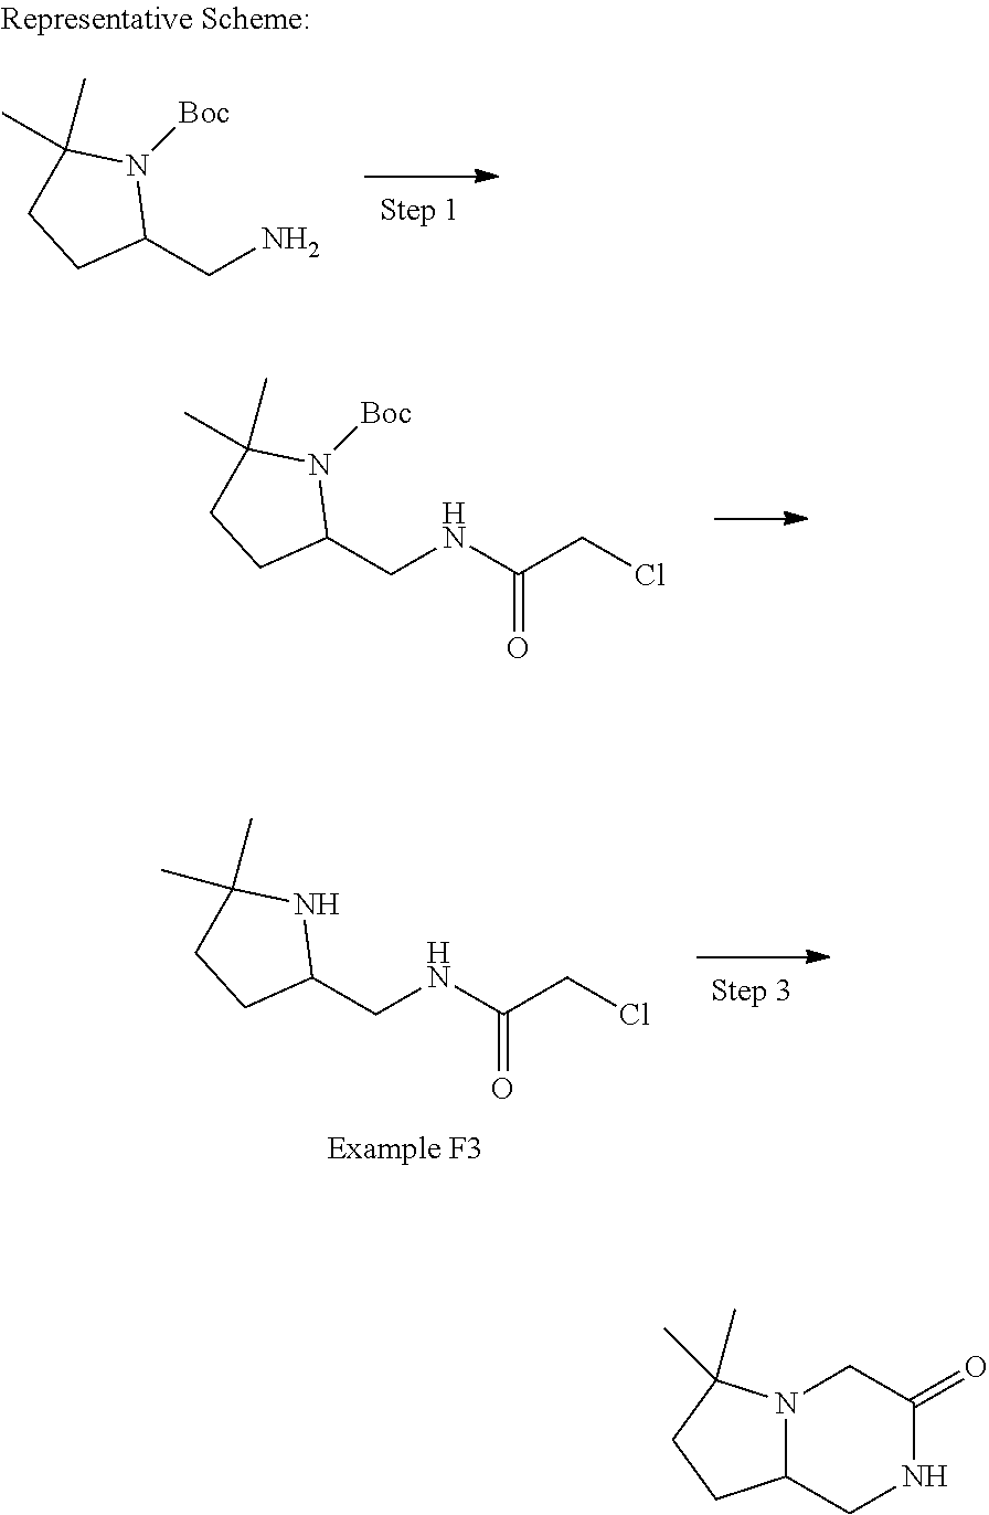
C1(CN)N([Boc])C(C)(C)CC1.C1(CNC(CCl)=O)N([Boc])C(C)(C)CC1.C1(CNC(CCl)=O)NC(C)(C)CC1.N12C(CNC(=O)C1)CCC2(C)C
